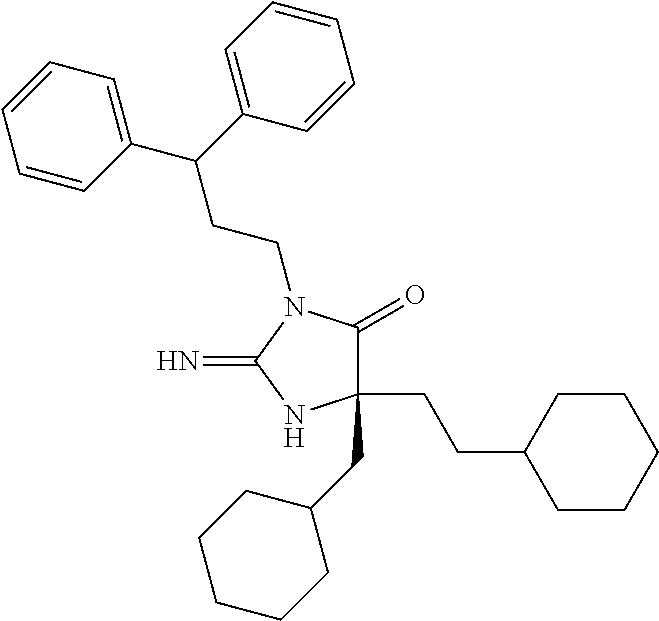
C1(CC2CCCCC2)(CCC2CCCCC2)C(=O)N(CCC(C2=CC=CC=C2)C2=CC=CC=C2)C(=N)N1
